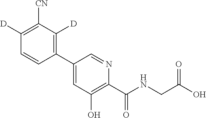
C1(C2=CC(O)=C(C(NCC(O)=O)=O)N=C2)=C([D])C([CN])=C([D])C=C1
